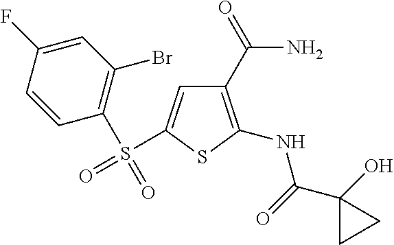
C1(C(N)=O)=C(NC(C2(O)CC2)=O)SC(S(=O)(C2=C(Br)C=C(F)C=C2)=O)=C1
